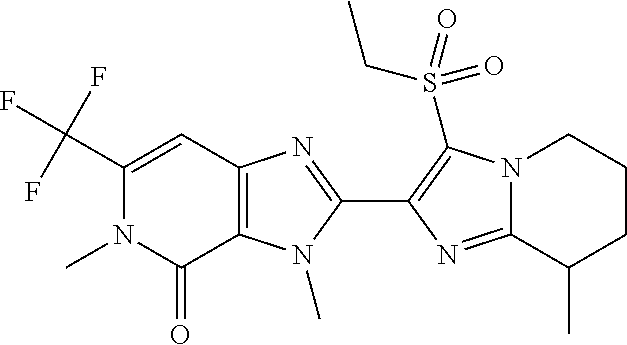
C12=C(N(C)C(C3=C(S(CC)(=O)=O)N4C(=N3)C(C)CCC4)=N1)C(=O)N(C)C(C(F)(F)F)=C2
